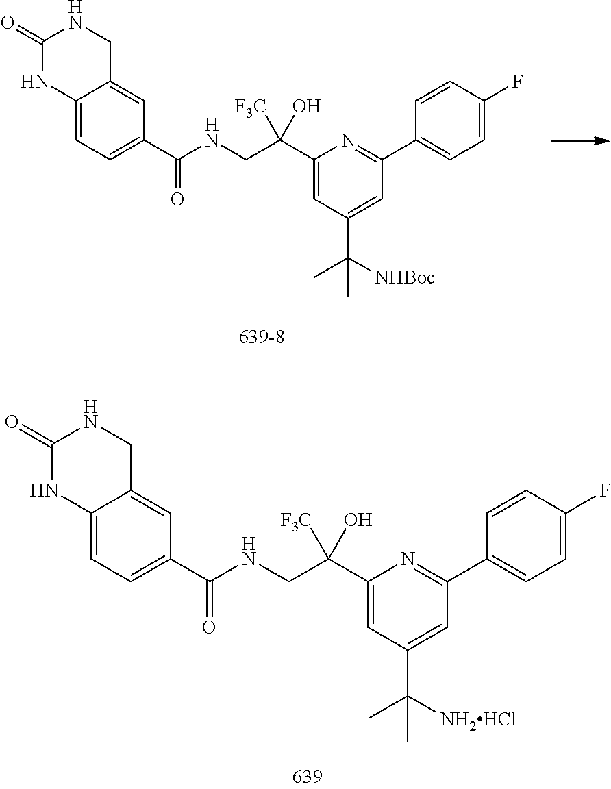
C1(=O)NC2=CC=C(C(NCC(C3=CC(C([NHBoc])(C)C)=CC(C4=CC=C(F)C=C4)=N3)([F3C])O)=O)C=C2CN1.C1(=O)NC2=CC=C(C(NCC(C3=CC(C([NH2HCl])(C)C)=CC(C4=CC=C(F)C=C4)=N3)([F3C])O)=O)C=C2CN1
